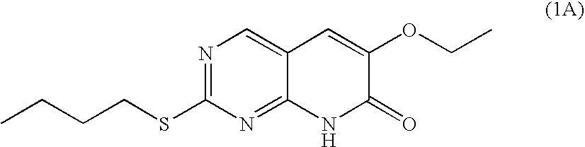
N1=C(SCCCC)N=C2C(=C1)C=C(OCC)C(=O)N2
